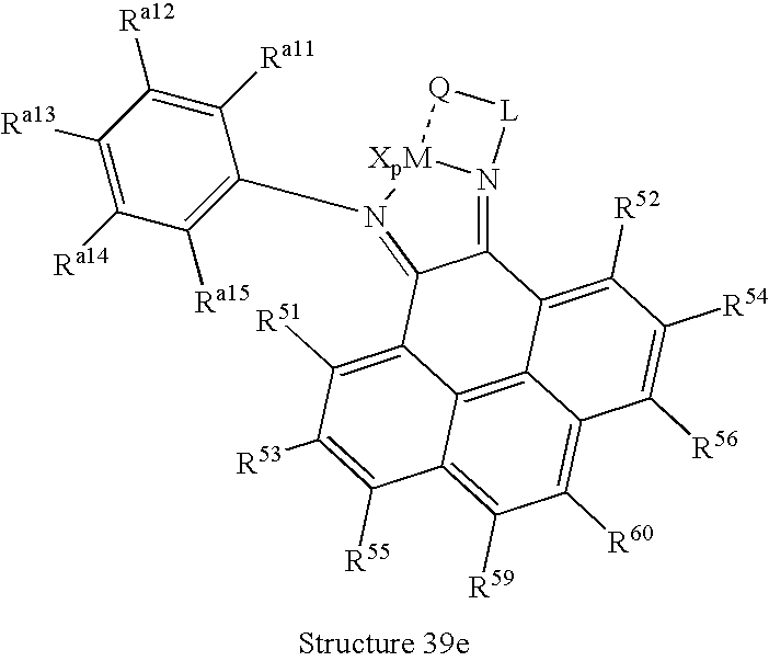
C1([Ra11])=C([Ra12])C([Ra13])=C([Ra14])C([Ra15])=C1N1=C2C3=C([R51])C([R53])=C([R55])C4=C([R59])C([R60])=C5C(=C43)C(=C([R52])C([R54])=C5[R56])C2=N2[XpM]1[Q][L]2
